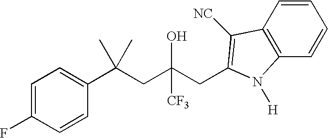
C1=C(F)C=CC(C(CC(CC2=C([NC])C3=C(C=CC=C3)N2[H])(O)[CF3])(C)C)=C1
